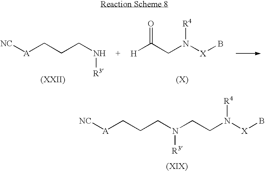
[H]C(CN([X]B)[R4])=O.[NC][A]CCCN[R3].[NC][A]CCCN([R3])CCN([X]B)[R4]
